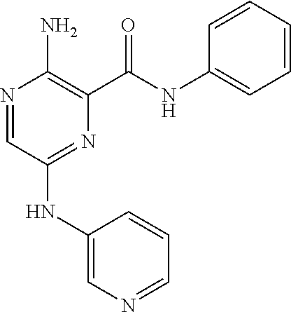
N1=CC(NC2=CN=CC=C2)=NC(C(NC2=CC=CC=C2)=O)=C1N
